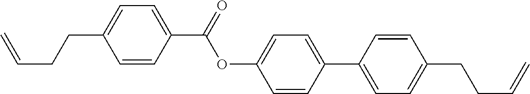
C1=CC(C(OC2=CC=C(C3=CC=C(CCC=C)C=C3)C=C2)=O)=CC=C1CCC=C
